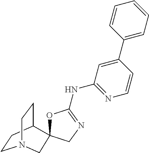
C1CC2CCN1CC21OC(NC2=NC=CC(C3=CC=CC=C3)=C2)=NC1
